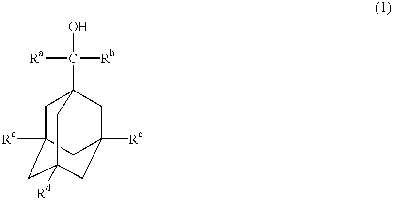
C1C2([Rc])CC3([Rd])CC([Re])(CC1(C([Rb])([Ra])O)C3)C2
